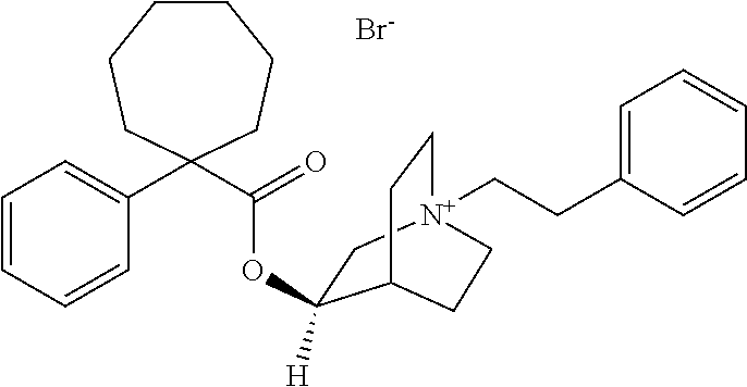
C1CCCC(C(=O)OC2([H])C[N+]3(CCC4=CC=CC=C4)CCC2CC3)(C2=CC=CC=C2)CC1.[Br-]
